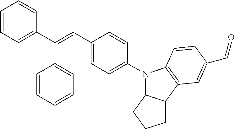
C1=CC=C(C(C2=CC=CC=C2)=CC2=CC=C(N3C4C(C5=C3C=CC(C=O)=C5)CCC4)C=C2)C=C1
